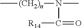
[(CH2)n](C)N(C)C(=O)[R14]
